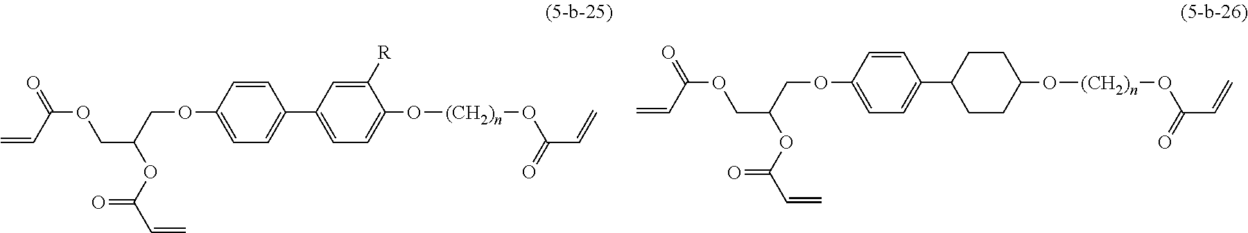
C1=CC(OCC(COC(=O)C=C)OC(C=C)=O)=CC=C1C1=CC=C(O[(CH2)n]OC(C=C)=O)C([R])=C1.C1=CC(OCC(COC(=O)C=C)OC(C=C)=O)=CC=C1C1CCC(O[(CH2)n]OC(C=C)=O)CC1
